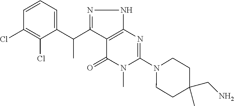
N1(C2=NC3=C(C(C(C4=CC=CC(Cl)=C4Cl)C)=NN3)C(=O)N2C)CCC(CN)(C)CC1
